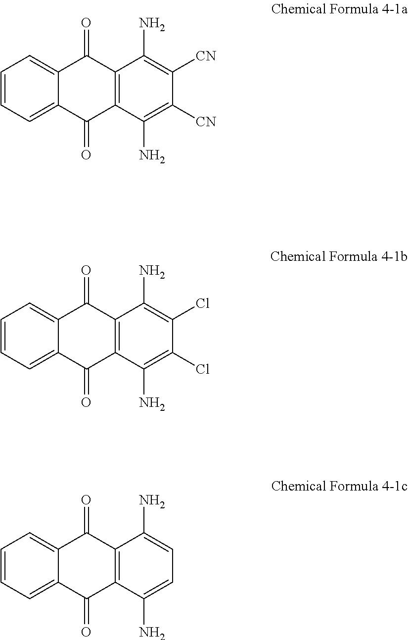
C1=CC=C2C(=C1)C(=O)C1=C(C2=O)C(N)=C([CN])C([CN])=C1N.C1=CC=C2C(=C1)C(=O)C1=C(C2=O)C(N)=C(Cl)C(Cl)=C1N.C1=CC=C2C(=C1)C(=O)C1=C(C2=O)C(N)=CC=C1N
